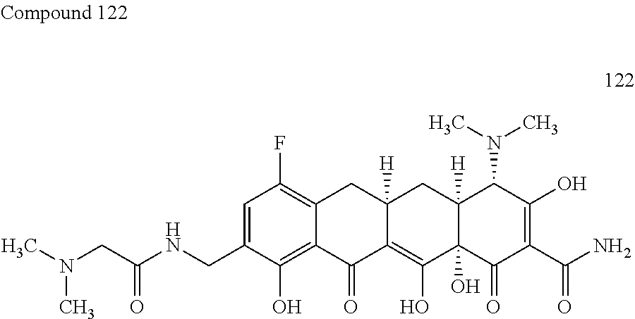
C12=C(F)C=C(CNC(CN(C)C)=O)C(O)=C1C(=O)C1=C(O)C3(O)C([H])(CC1([H])C2)C(N(C)C)C(O)=C(C(N)=O)C3=O
